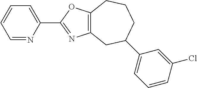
C12=C(OC(C3=CC=CC=N3)=N1)CCCC(C1=CC=CC(Cl)=C1)C2
